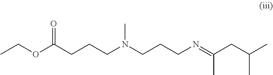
CCOC(CCCN(CCCN=C(C)CC(C)C)C)=O
